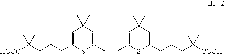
C(CCCC1=CC(C)(C)C=C(CCC2=CC(C)(C)C=C(CCCC([COOH])(C)C)S2)S1)([HOOC])(C)C
